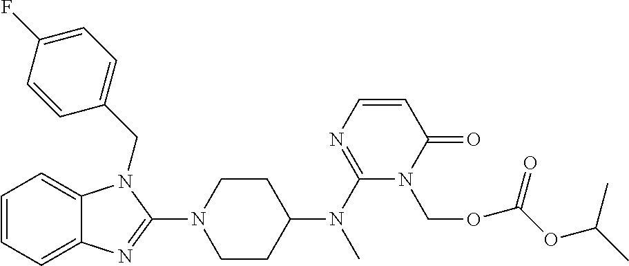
C1=CC=C2C(=C1)N(CC1=CC=C(F)C=C1)C(N1CCC(N(C3=NC=CC(=O)N3COC(OC(C)C)=O)C)CC1)=N2
